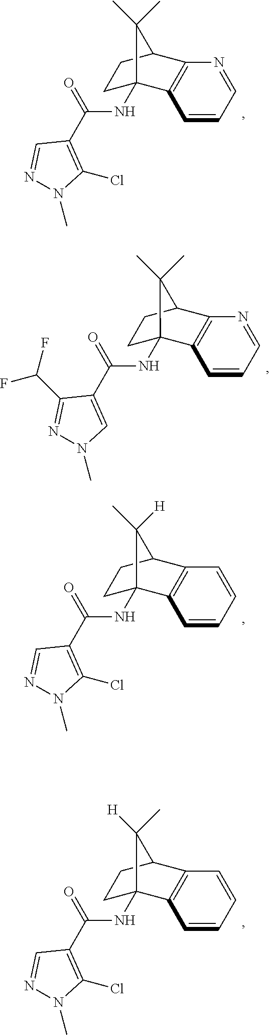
C1=CC=NC2=C1C1(NC(C3=C(Cl)N(C)N=C3)=O)CCC2C1(C)C.C1=CC=NC2=C1C1(NC(C3=CN(C)N=C3C(F)F)=O)CCC2C1(C)C.C1=CC=CC2=C1C1(NC(C3=C(Cl)N(C)N=C3)=O)CCC2C1(C)[H].C1=CC=CC2=C1C1(NC(C3=C(Cl)N(C)N=C3)=O)CCC2C1([H])C
